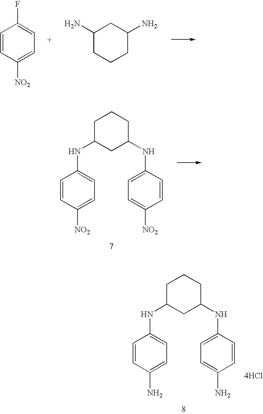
C1C(NC2=CC=C(N)C=C2)CC(NC2=CC=C(N)C=C2)CC1.[4HCl].C1=CC([NO2])=CC=C1F.C1(N)CCCC(N)C1.C1C(NC2=CC=C([NO2])C=C2)CC(NC2=CC=C([NO2])C=C2)CC1
